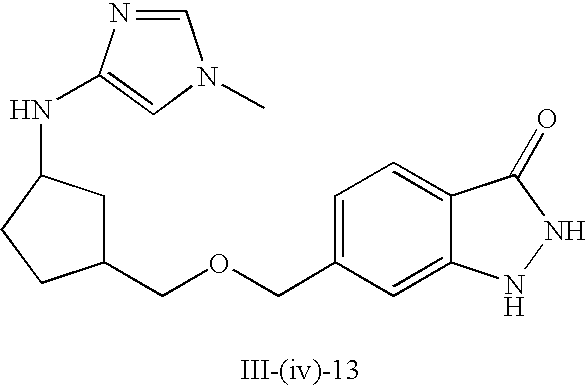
C1=C(COCC2CC(NC3=CN(C)C=N3)CC2)C=C2C(=C1)C(=O)NN2
